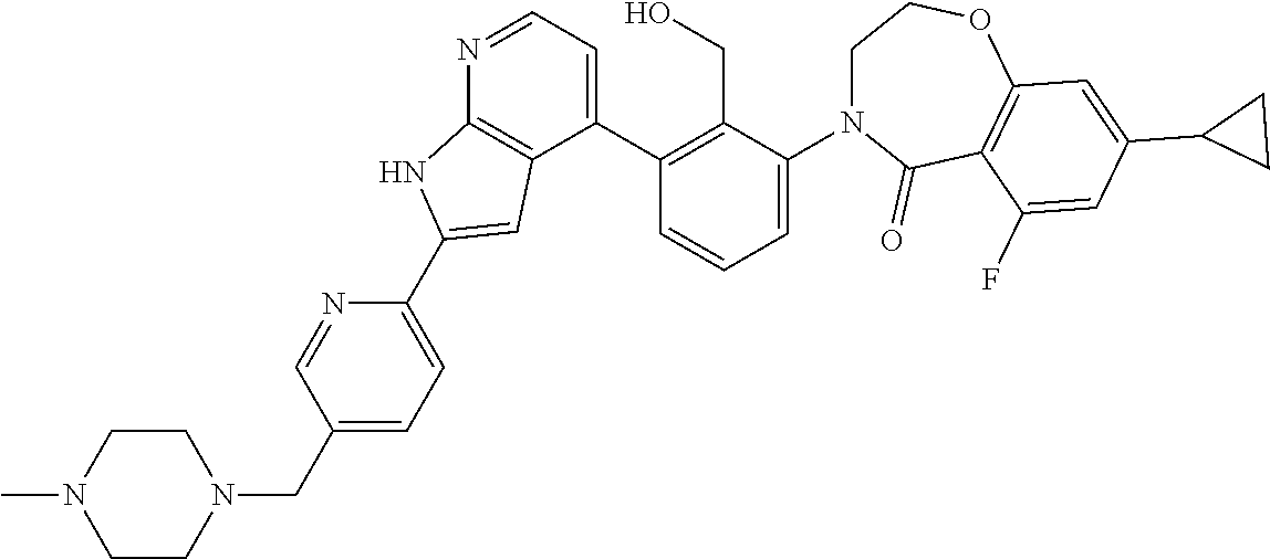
N1=CC=C(C2=C(CO)C(N3CCOC4=C(C3=O)C(F)=CC(C3CC3)=C4)=CC=C2)C2=C1NC(C1=CC=C(CN3CCN(C)CC3)C=N1)=C2
